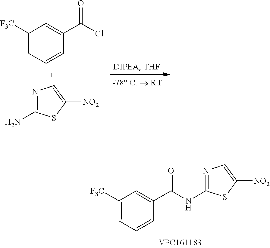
C1([F3C])=CC=CC(C(NC2=NC=C([NO2])S2)=O)=C1.C1([F3C])=CC=CC(C(Cl)=O)=C1.N1=C(N)SC([NO2])=C1
